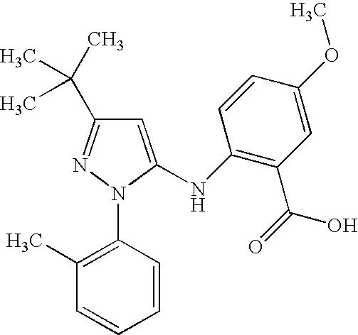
C1=C(NC2=C(C(=O)O)C=C(OC)C=C2)N(C2=C(C)C=CC=C2)N=C1C(C)(C)C
